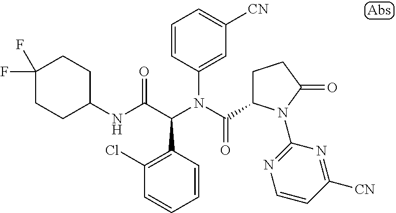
C1=CC(N(C(=O)C2CCC(=O)N2C2=NC=CC([CN])=N2)C(C(NC2CCC(F)(F)CC2)=O)C2=C(Cl)C=CC=C2)=CC([CN])=C1
